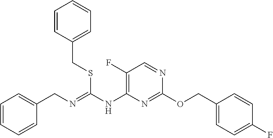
C1(COC2=NC(NC(=NCC3=CC=CC=C3)SCC3=CC=CC=C3)=C(F)C=N2)=CC=C(F)C=C1
